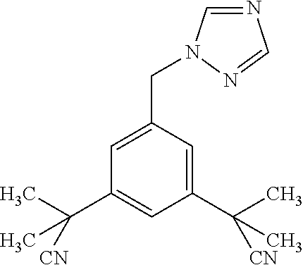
C1(C([CN])(C)C)=CC(CN2C=NC=N2)=CC(C(C)([CN])C)=C1
